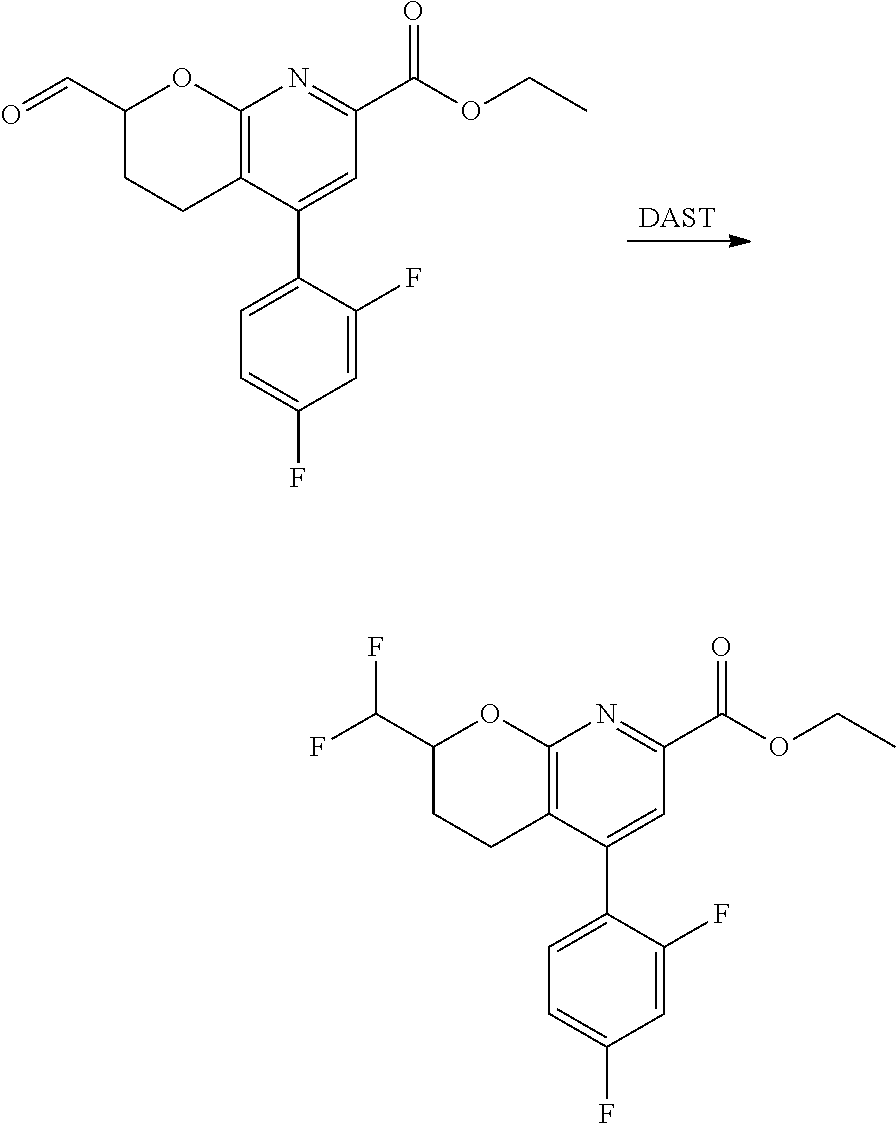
[DAST].C12=C(C(C3=CC=C(F)C=C3F)=CC(C(=O)OCC)=N1)CCC(C=O)O2.C12=C(C(C3=CC=C(F)C=C3F)=CC(C(=O)OCC)=N1)CCC(C(F)F)O2
